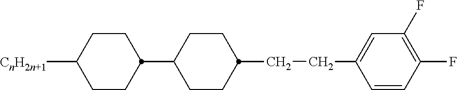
C1([CnH2n+1])CCC(C2CCC(CCC3=CC(F)=C(F)C=C3)CC2)CC1
